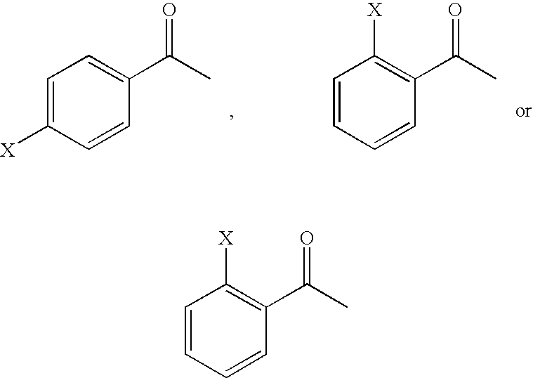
C1=C([X])C=CC(C(C)=O)=C1.C1=CC=CC(C(C)=O)=C1[X].C1=CC=CC(C(C)=O)=C1[X]
